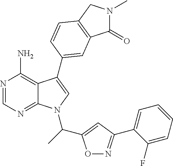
N1=CN=C2C(=C1N)C(C1=CC3=C(CN(C)C3=O)C=C1)=CN2C(C1=CC(C2=CC=CC=C2F)=NO1)C
